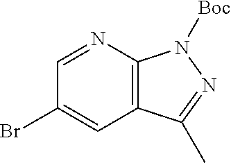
C1(Br)=CC2=C(N=C1)N([Boc])N=C2C
